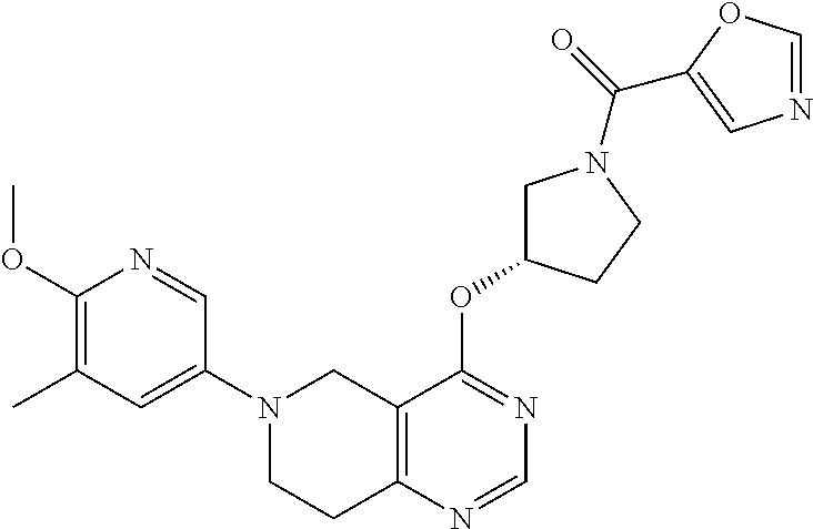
C1(N2CCC3=C(C2)C(OC2CN(C(=O)C4=CN=CO4)CC2)=NC=N3)=CC(C)=C(OC)N=C1
